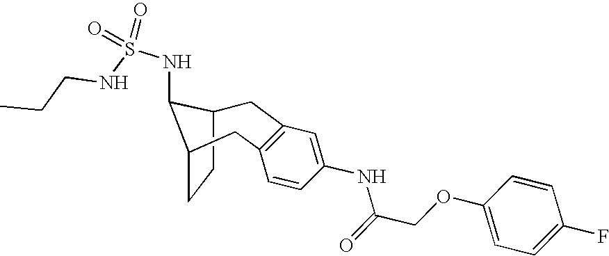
C1C2CCC(C2NS(NCCC)(=O)=O)CC2=C1C=C(NC(=O)COC1=CC=C(F)C=C1)C=C2
